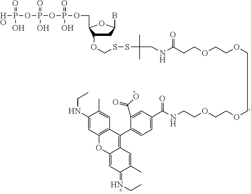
C1C(OCSSC(CNC(CCOCCOCCOCCOCCNC(C2=CC=C(C3=C4C(=CC(=NCC)C(C)=C4)OC4=C3C=C(C)C(NCC)=C4)C(C(O)=O)=C2)=O)=O)(C)C)C(COP(OP(OP(O)(=O)O)(=O)O)(=O)O)OC1B
